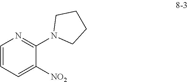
C1=CC=C([NO2])C(N2CCCC2)=N1
